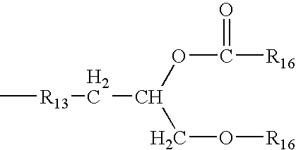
C[R13]CC(OC([R16])=O)CO[R16]
